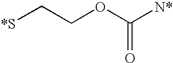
[*S]CCOC(=O)[N*]
